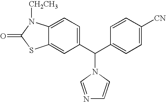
C12=CC(C(C3=CC=C([CN])C=C3)N3C=CN=C3)=CC=C1N([CH2CH3])C(=O)S2
